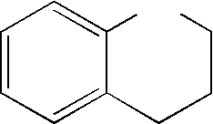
C1=CC=C(CCCC)C(C)=C1
